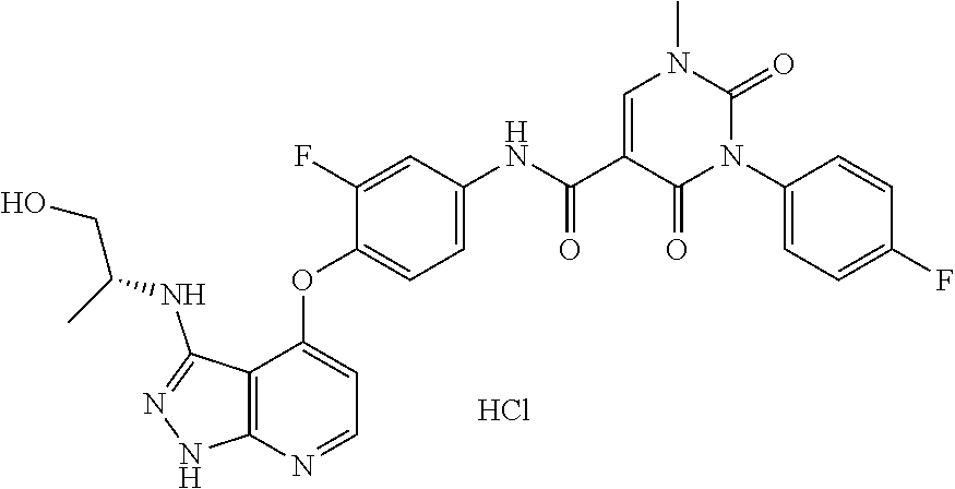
C12=C(N=CC=C1OC1=CC=C(NC(C3=CN(C)C(=O)N(C4=CC=C(F)C=C4)C3=O)=O)C=C1F)NN=C2NC(CO)C.Cl
